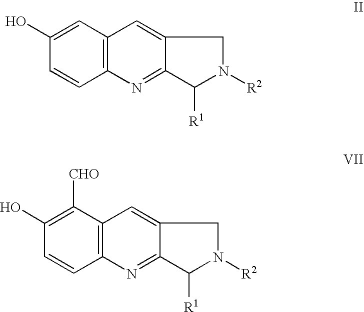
C1(O)=CC2=C(C=C1)N=C1C(=C2)CN([R2])C1[R1].C1(O)=C([CHO])C2=C(C=C1)N=C1C(=C2)CN([R2])C1[R1]
